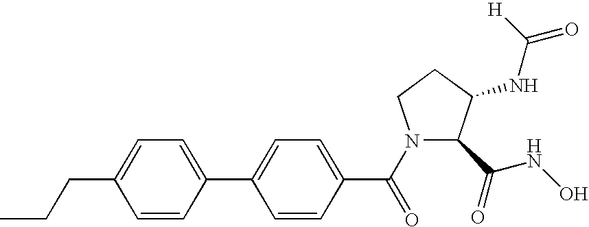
CCCC1=CC=C(C2=CC=C(C(=O)N3C(C(NO)=O)C(NC([H])=O)CC3)C=C2)C=C1
